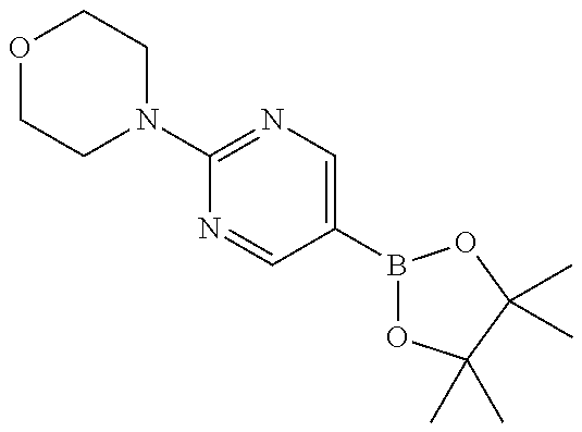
O1CCN(C2=NC=C(B3OC(C)(C)C(C)(C)O3)C=N2)CC1
